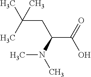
CC(CC(C(O)=O)N(C)C)(C)C
